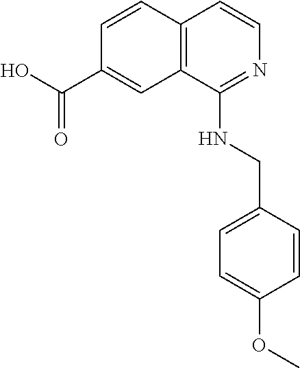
C1=CC2=C(C=C1C(O)=O)C(NCC1=CC=C(OC)C=C1)=NC=C2
